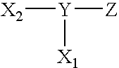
[X2][Y]([Z])[X1]
